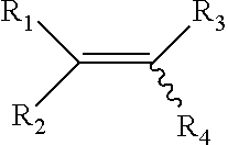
[R1]C(=C([R3])[R4])[R2]
